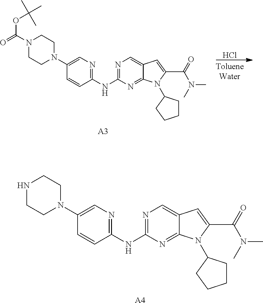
N1=C(NC2=NC=C(N3CCN(C(=O)OC(C)(C)C)CC3)C=C2)N=C2C(=C1)C=C(C(=O)N(C)C)N2C1CCCC1.[A3].Cl.N1=C(NC2=NC=C(N3CCNCC3)C=C2)N=C2C(=C1)C=C(C(=O)N(C)C)N2C1CCCC1.[A4]
